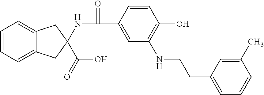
C1=CC=C2C(=C1)CC(C(O)=O)(NC(=O)C1=CC(NCCC3=CC=CC(C)=C3)=C(O)C=C1)C2
